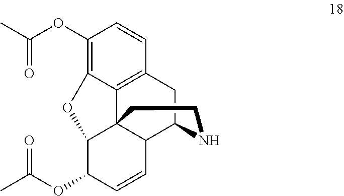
O(C1=C2C3=C(C=C1)CC1C4C3(C(C(OC(C)=O)C=C4)O2)CCN1)C(=O)C
